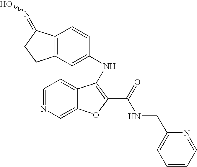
C12=C(C=C(NC3=C(C(=O)NCC4=CC=CC=N4)OC4=CN=CC=C43)C=C1)CCC2=NO
